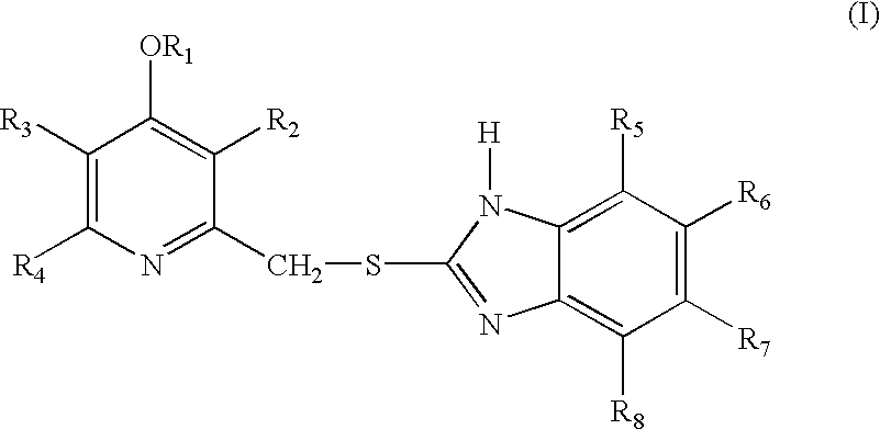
C1([R3])=C([R4])N=C(CSC2=NC3=C([R8])C([R7])=C([R6])C([R5])=C3N2[H])C([R2])=C1[OR1]
